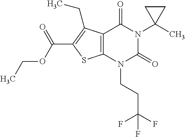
C12=C(N(CCC(F)(F)F)C(=O)N(C3(C)CC3)C1=O)SC(C(OCC)=O)=C2CC
